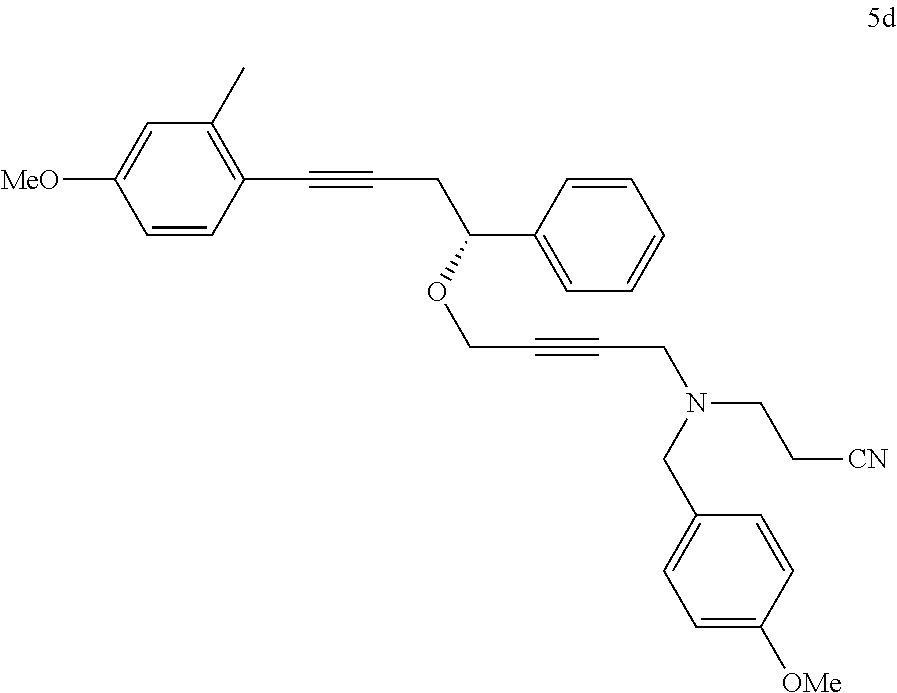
C1(C#CCC(OCC#CCN(CC2=CC=C([OMe])C=C2)CC[CN])C2=CC=CC=C2)=C(C)C=C([MeO])C=C1
